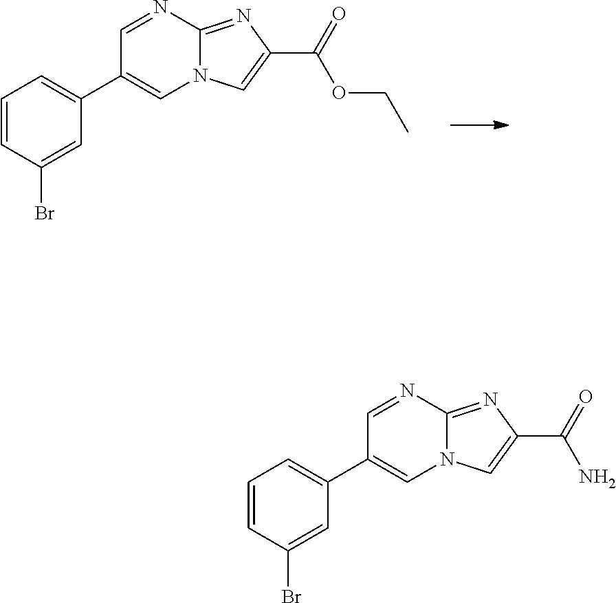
C1=NC2=NC(C(=O)OCC)=CN2C=C1C1=CC=CC(Br)=C1.C1=NC2=NC(C(=O)N)=CN2C=C1C1=CC=CC(Br)=C1
